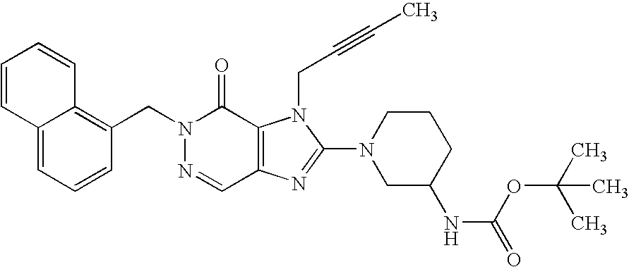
C12=CC=CC(CN3N=CC4=C(C3=O)N(CC#CC)C(N3CC(NC(=O)OC(C)(C)C)CCC3)=N4)=C1C=CC=C2
